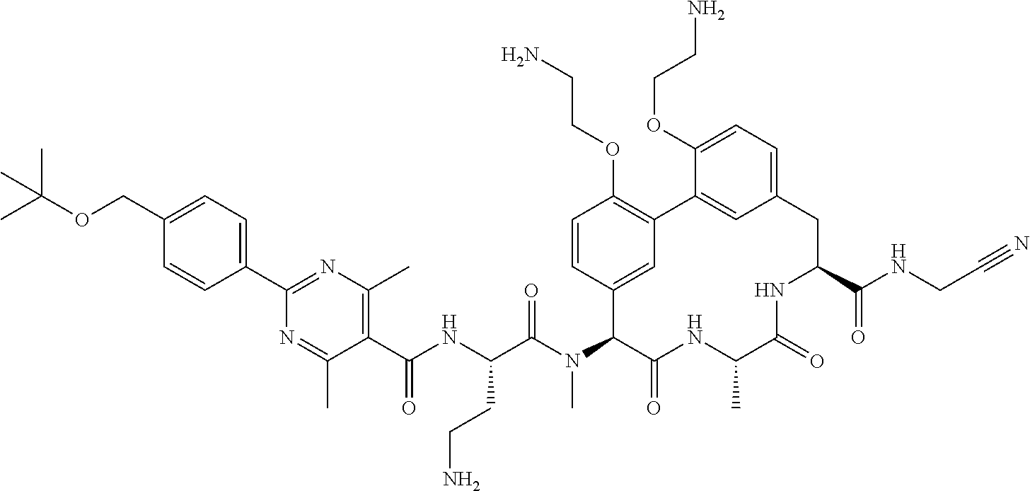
O(CC1=CC=C(C2=NC(C)=C(C(NC(C(N(C3C4=CC(=C(OCCN)C=C4)C4=CC(=CC=C4OCCN)CC(C(NCC#N)=O)NC(=O)C(C)NC3=O)C)=O)CCN)=O)C(C)=N2)C=C1)C(C)(C)C
